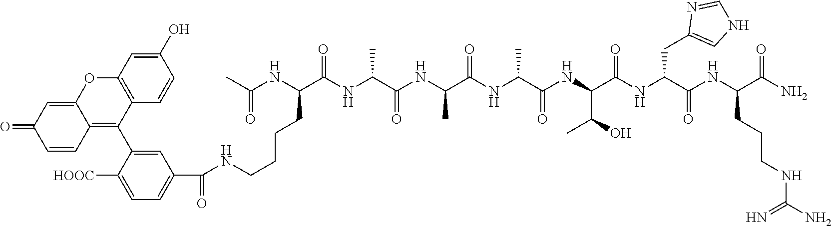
NC(C(NC(C(NC(C(NC(C(NC(C(NC(C(NC(C(NC(C)=O)CCCCNC(C1=CC=C([HOOC])C(C2=C3C(=CC(=O)C=C3)OC3=C2C=CC(O)=C3)=C1)=O)=O)C)=O)C)=O)C)=O)C(C)O)=O)CC1=CNC=N1)=O)CCCNC(N)=N)=O
